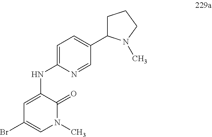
C1=C(NC2=CC=C(C3CCCN3C)C=N2)C(=O)N(C)C=C1Br
